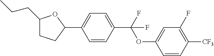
C1(CCC)CCC(C2=CC=C(C(OC3=CC(F)=C([CF3])C=C3)(F)F)C=C2)O1
